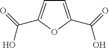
C1=C(C(O)=O)OC(C(O)=O)=C1
